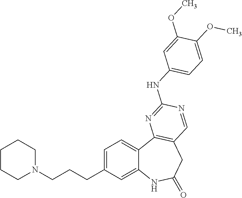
C1=C(CCCN2CCCCC2)C=C2C(=C1)C1=C(CC(=O)N2)C=NC(NC2=CC=C(OC)C(OC)=C2)=N1
